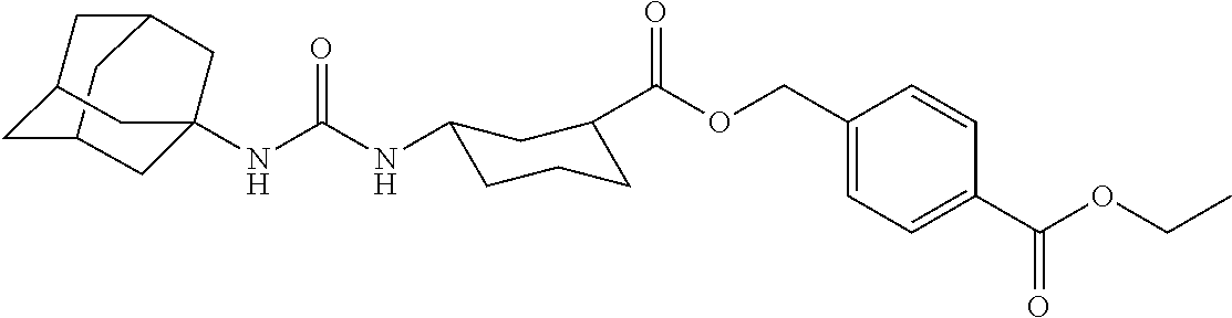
C12CC3CC(C1)CC(NC(NC1CCCC(C(OCC4=CC=C(C(OCC)=O)C=C4)=O)C1)=O)(C3)C2
